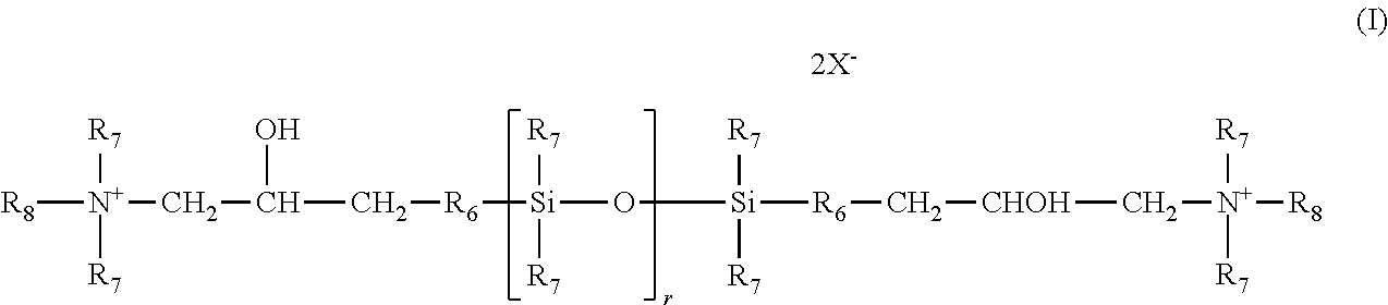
[R8][N+]([R7])([R7])CC(C[R6][Si](O[Si]([R6]C[CHOH]C[N+]([R7])([R7])[R8])([R7])[R7])([R7])[R7])O
